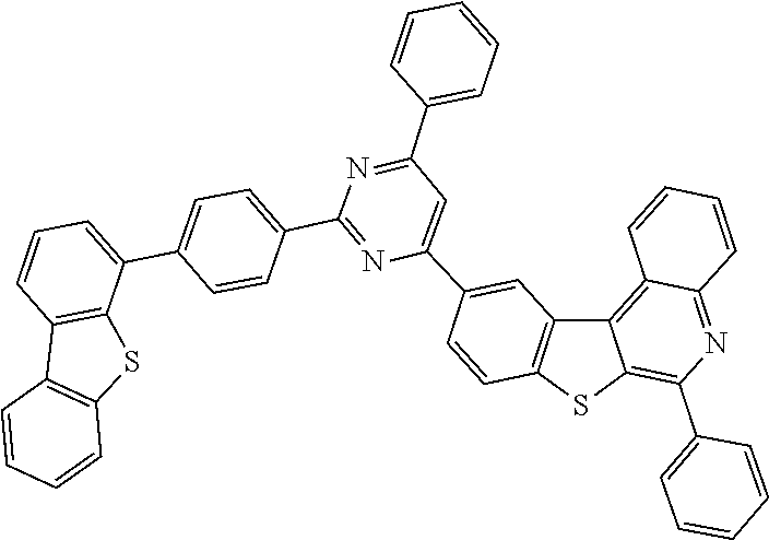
C1=CC=CC2=NC(C3=CC=CC=C3)=C3C(=C12)C1=C(S3)C=CC(C2=CC(C3=CC=CC=C3)=NC(C3=CC=C(C4=CC=CC5=C4SC4=C5C=CC=C4)C=C3)=N2)=C1
